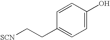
C1=CC(O)=CC=C1CC[SCN]
